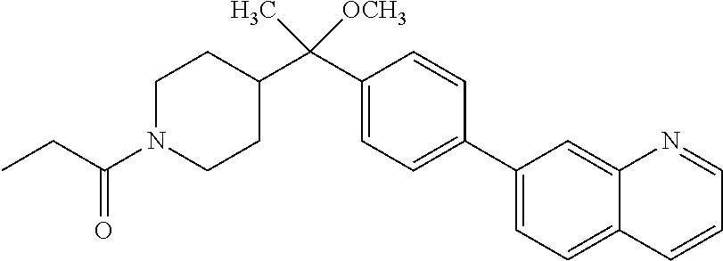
C1(C(C2CCN(C(CC)=O)CC2)([OCH3])C)=CC=C(C2=CC=C3C(=C2)N=CC=C3)C=C1
